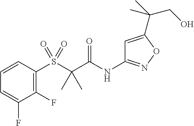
S(C(C(NC1=NOC(C(C)(CO)C)=C1)=O)(C)C)(=O)(=O)C1=C(F)C(F)=CC=C1
